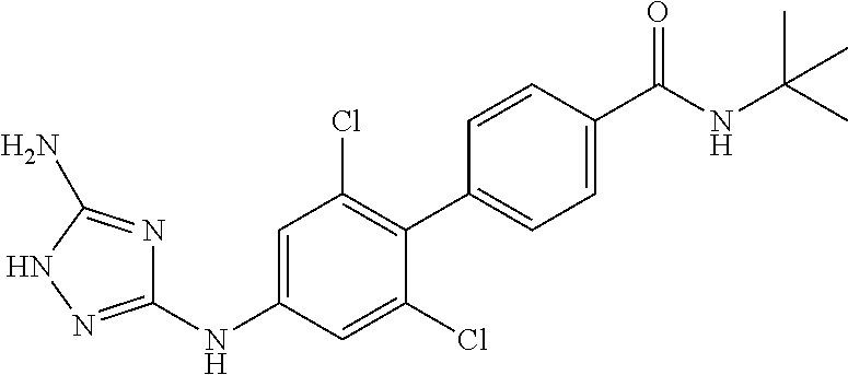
C1(NC2=CC(Cl)=C(C3=CC=C(C(NC(C)(C)C)=O)C=C3)C(Cl)=C2)=NNC(N)=N1
